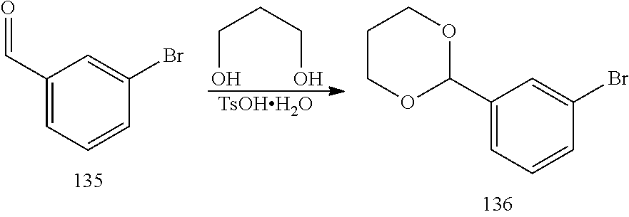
C1(C=O)=CC=CC(Br)=C1.C(O)CCO.[TsOHH2O].C1(C2OCCCO2)=CC=CC(Br)=C1
